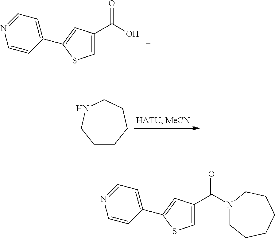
C1=C(C(=O)O)C=C(C2=CC=NC=C2)S1.C1CCCCNC1.C1=C(C(=O)N2CCCCCC2)C=C(C2=CC=NC=C2)S1
